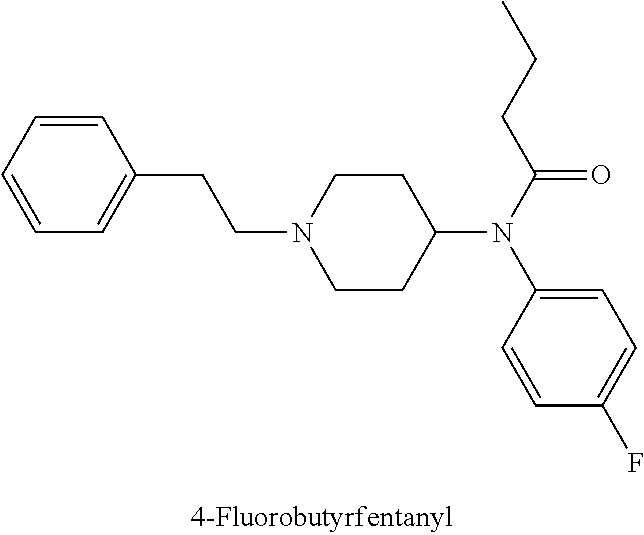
C1=CC=CC(CCN2CCC(N(C(CCC)=O)C3=CC=C(F)C=C3)CC2)=C1
